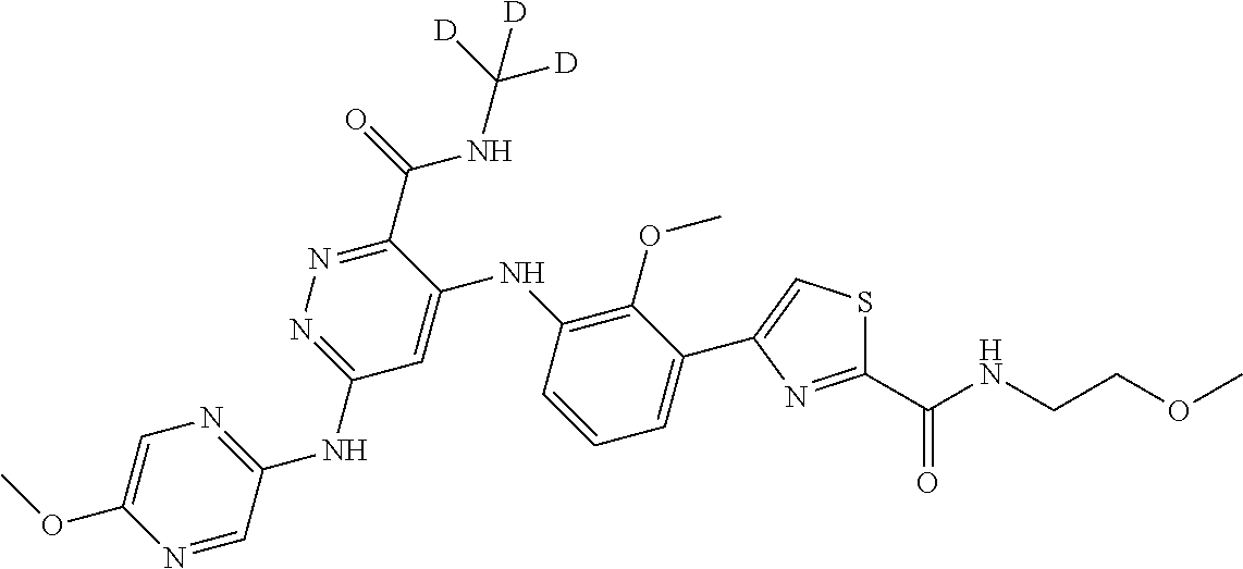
C1(C2=CSC(C(NCCOC)=O)=N2)=CC=CC(NC2=CC(NC3=NC=C(OC)N=C3)=NN=C2C(=O)NC([D])([D])[D])=C1OC
